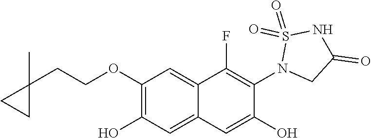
C1(OCCC2(C)CC2)=C(O)C=C2C(=C1)C(F)=C(N1CC(=O)NS1(=O)=O)C(O)=C2
